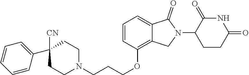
C1([CN])(C2=CC=CC=C2)CCN(CCCOC2=C3C(=CC=C2)C(=O)N(C2CCC(=O)NC2=O)C3)CC1
